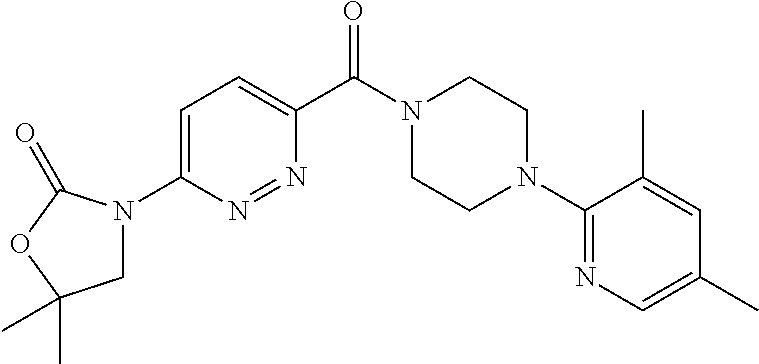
C1=C(N2CC(C)(C)OC2=O)N=NC(C(N2CCN(C3=NC=C(C)C=C3C)CC2)=O)=C1
